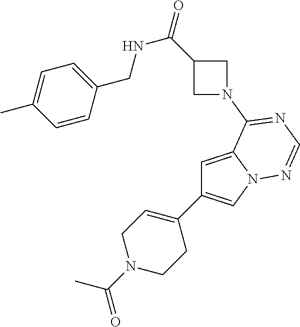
C1=C2N(C=C1C1=CCN(C(=O)C)CC1)N=CN=C2N1CC(C(=O)NCC2=CC=C(C)C=C2)C1
